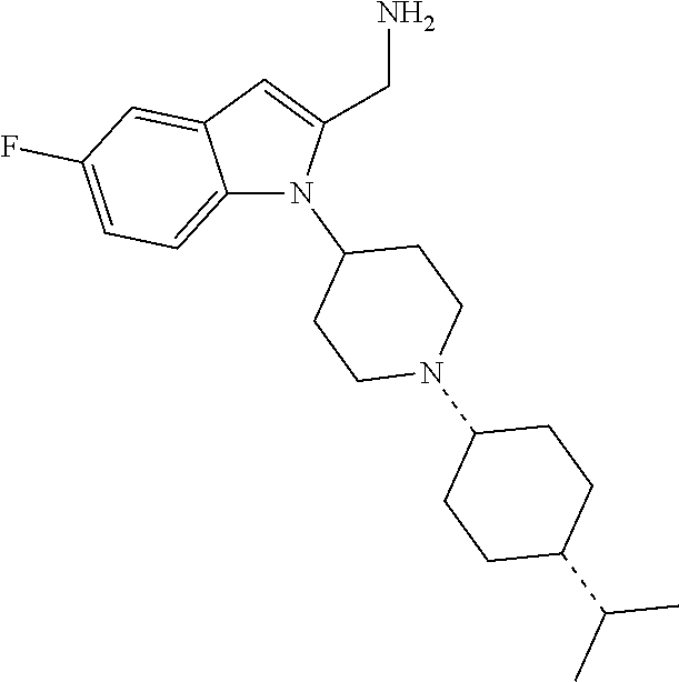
N1(C2CCN(C3CCC(C(C)C)CC3)CC2)C(CN)=CC2=CC(F)=CC=C12
